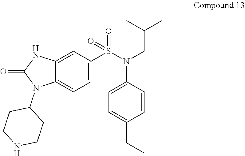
C12=CC(S(N(CC(C)C)C3=CC=C(CC)C=C3)(=O)=O)=CC=C1N(C1CCNCC1)C(=O)N2
